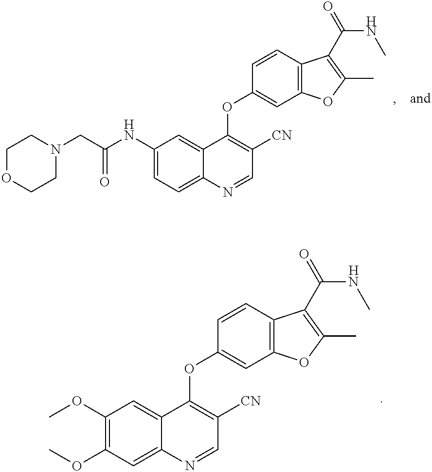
[H].C1=C(NC(CN2CCOCC2)=O)C=C2C(=C1)N=CC([CN])=C2OC1=CC2=C(C=C1)C(C(=O)NC)=C(C)O2.[H].C1(OC)=C(OC)C=C2C(=C1)N=CC([CN])=C2OC1=CC2=C(C=C1)C(C(=O)NC)=C(C)O2
